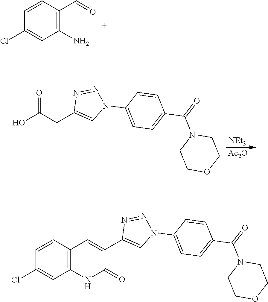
C1=CC(C=O)=C(N)C=C1Cl.[NEt3].[Ac2O].OC(CC1=CN(C2=CC=C(C(=O)N3CCOCC3)C=C2)N=N1)=O.C1(C2=CN(C3=CC=C(C(=O)N4CCOCC4)C=C3)N=N2)=CC2=C(NC1=O)C=C(Cl)C=C2
